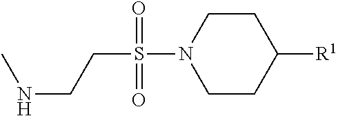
C1CC([R1])CCN1S(=O)(=O)CCNC
